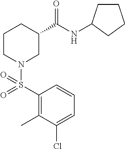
C1(S(N2CC(C(=O)NC3CCCC3)CCC2)(=O)=O)=C(C)C(Cl)=CC=C1
